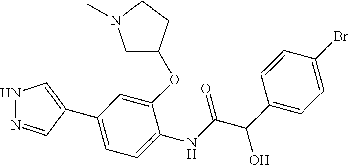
C1=C(NC(C(C2=CC=C(Br)C=C2)O)=O)C(OC2CN(C)CC2)=CC(C2=CNN=C2)=C1
